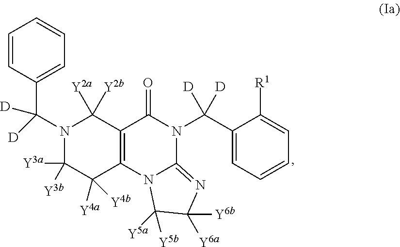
C1=CC=CC=C1C(N1C([Y3a])([Y3b])C([Y4a])([Y4b])C2=C(C1([Y2b])[Y2a])C(=O)N(C(C1=CC=CC=C1[R1])([D])[D])C1=NC([Y6b])([Y6a])C([Y5b])([Y5a])N21)([D])[D]
